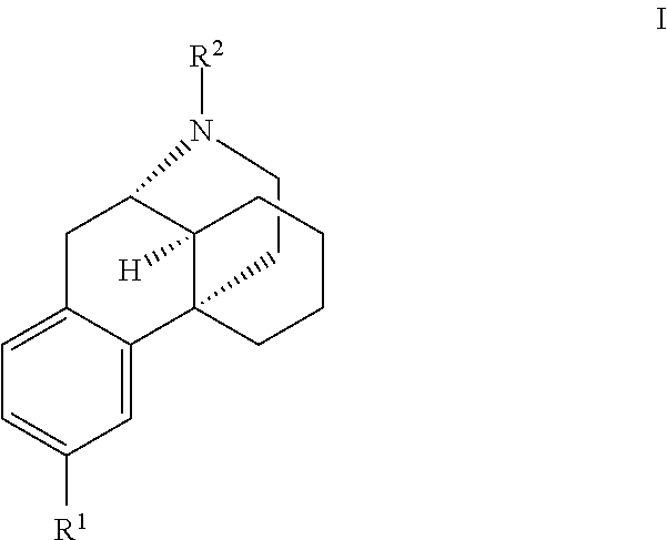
C1CN([R2])C2C3([H])C1(C1=CC([R1])=CC=C1C2)CCCC3
